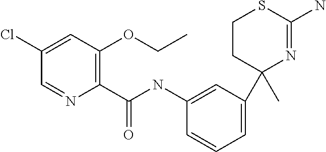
C1(NC(C2=C(OCC)C=C(Cl)C=N2)=O)=CC(C2(C)N=C(N)SCC2)=CC=C1
